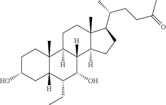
C1C(O)CC2([H])C(C)(C1)C1([H])C([H])(C(O)C2CC)C2([H])C(C)(CC1)C(C(CCC(=O)C)C)CC2
